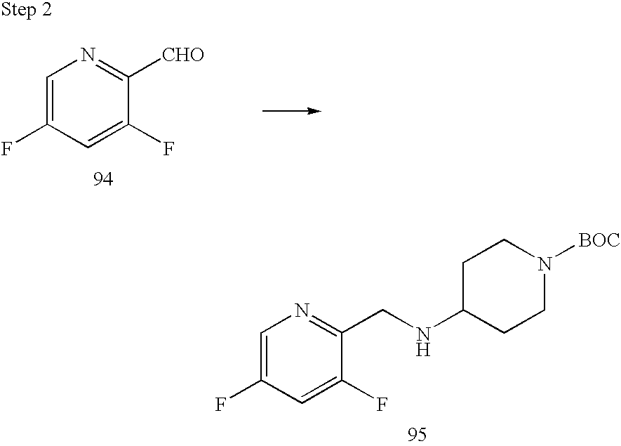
C1=C(F)C=C(F)C(CNC2CCN([BOC])CC2)=N1.C1=C(F)C=C(F)C([CHO])=N1
